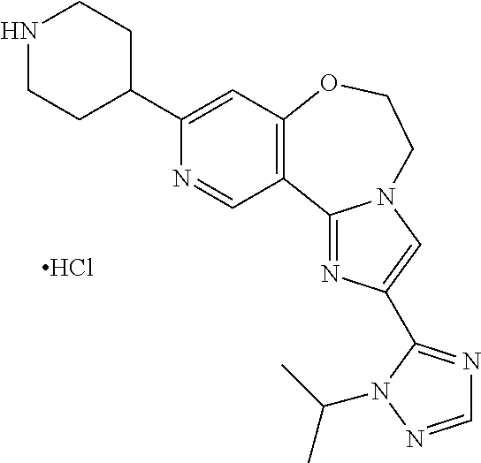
N1=C2C3=C(C=C(C4CCNCC4)N=C3)OCCN2C=C1C1=NC=NN1C(C)C.Cl
